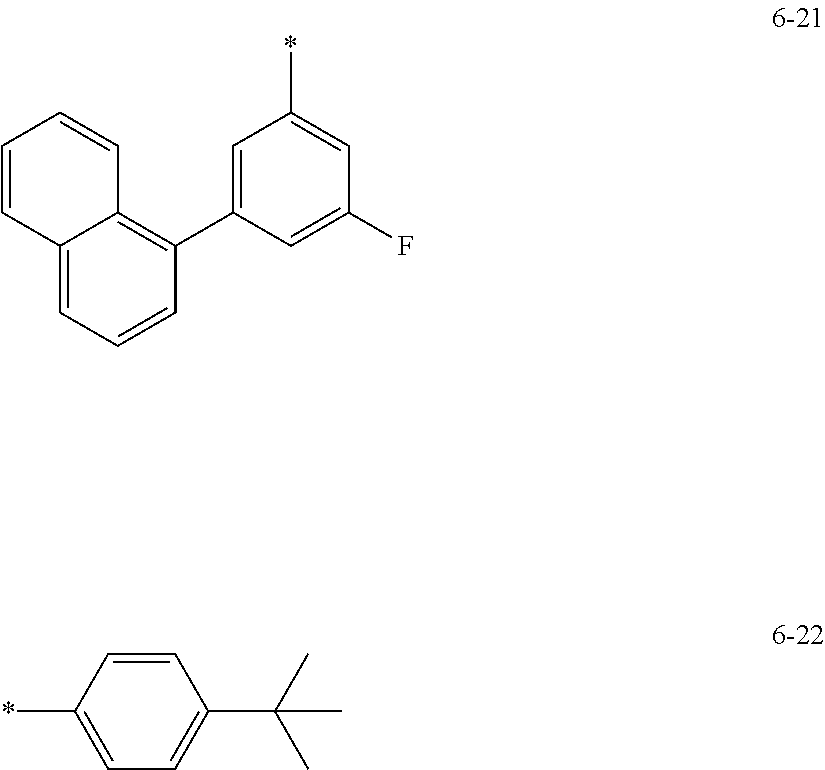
C12=CC=CC(C3=CC(*)=CC(F)=C3)=C1C=CC=C2.C1=CC(*)=CC=C1C(C)(C)C
